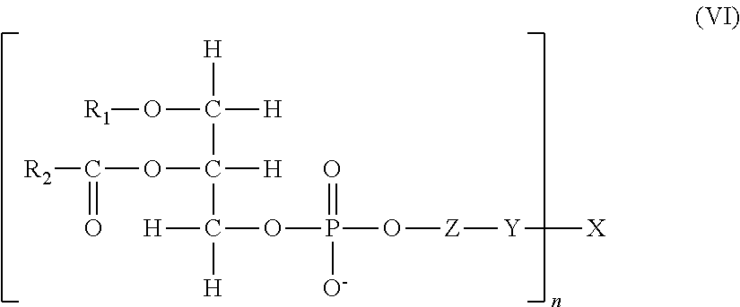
[R2]C(OC([H])(C(O[R1])([H])[H])C([H])([H])OP(O[Z][Y][X])(=O)[O-])=O
